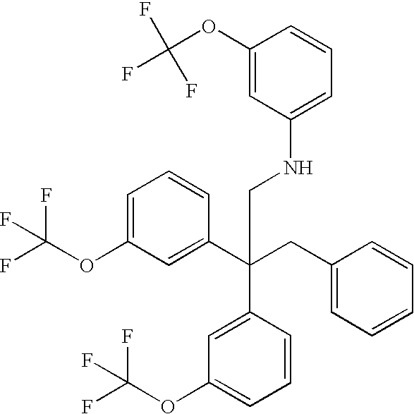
C1=C(OC(F)(F)F)C=C(C(CC2=CC=CC=C2)(C2=CC(OC(F)(F)F)=CC=C2)CNC2=CC=CC(OC(F)(F)F)=C2)C=C1
